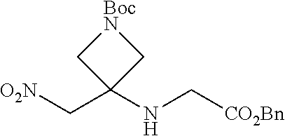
[O2N]CC1(NC[CO2Bn])C[BocN]C1
